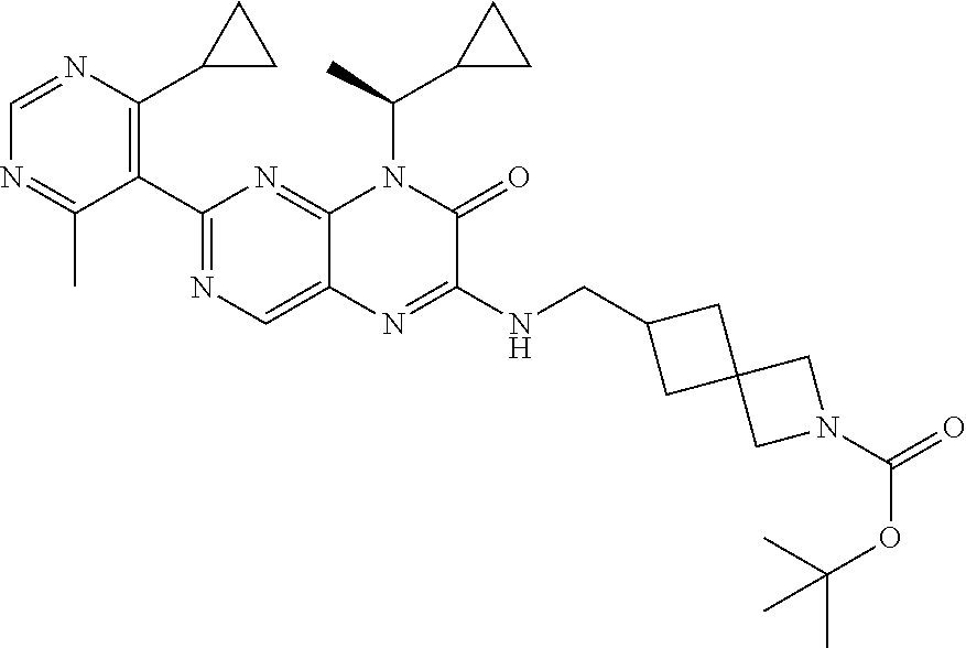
C1=NC(C2CC2)=C(C2=NC=C3C(=N2)N(C(C2CC2)C)C(=O)C(NCC2CC4(C2)CN(C(=O)OC(C)(C)C)C4)=N3)C(C)=N1
